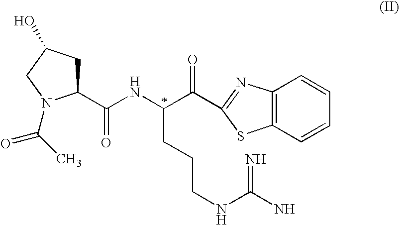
C1(C(NC(C(=O)C2=NC3=C(C=CC=C3)S2)CCCNC(N)=N)=O)CC(O)CN1C(C)=O
